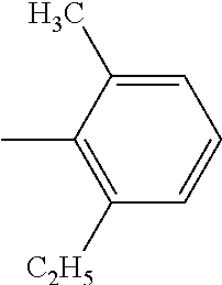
CC1=C([C2H5])C=CC=C1C
